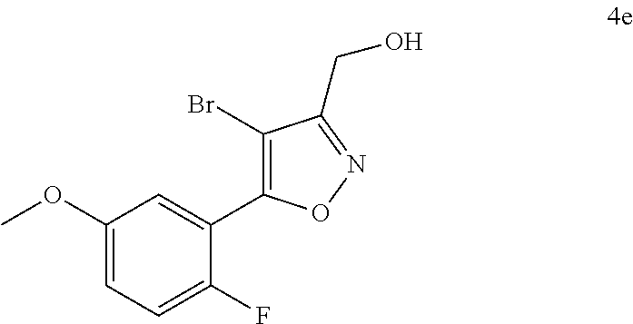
COC1=CC=C(F)C(C2=C(Br)C(CO)=NO2)=C1
